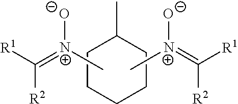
C([R2])([R1])=[N+]([O-])C.C1CCCCC1C.C([R2])([R1])=[N+](C)[O-]
